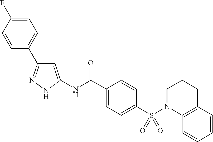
C1=CC2=C(C=C1)N(S(C1=CC=C(C(NC3=CC(C4=CC=C(F)C=C4)=NN3)=O)C=C1)(=O)=O)CCC2
